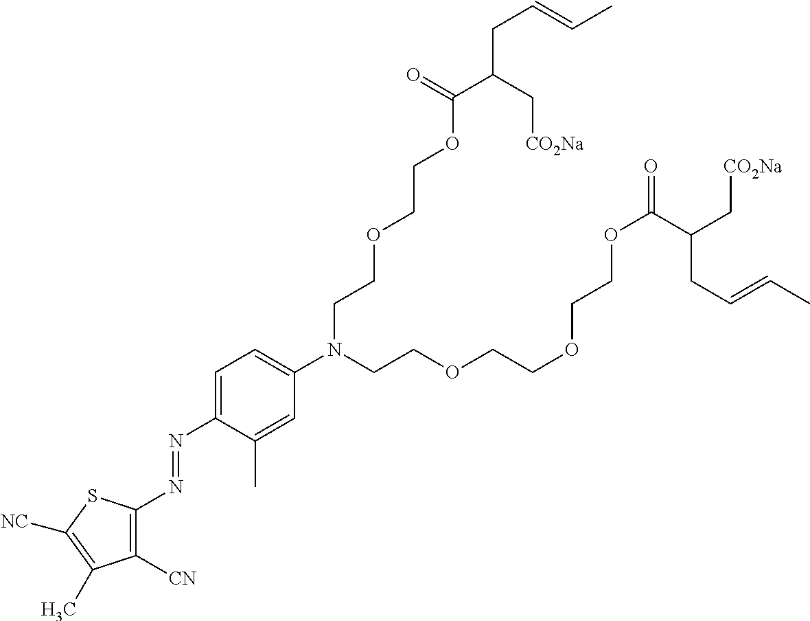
O=C(C(C[CO2Na])CC=CC)OCCOCCN(C1=CC=C(N=NC2=C([CN])C(C)=C([NC])S2)C(C)=C1)CCOCCOCCOC(=O)C(C[CO2Na])CC=CC
